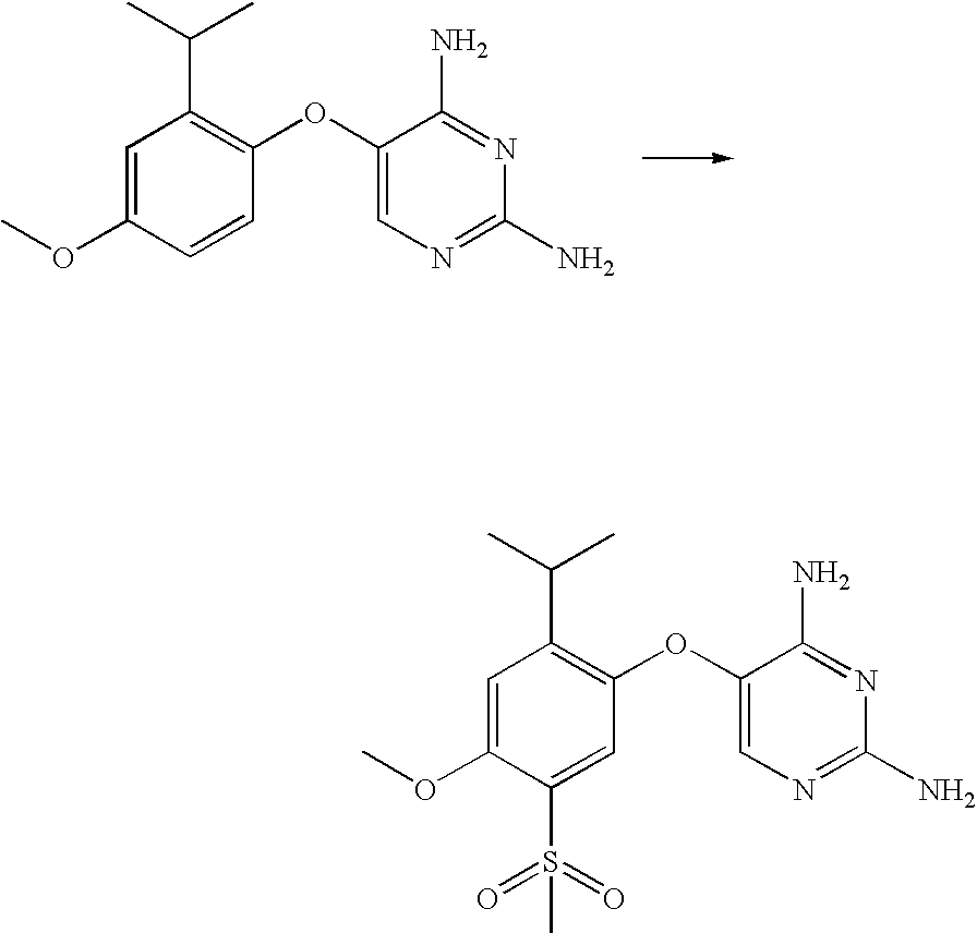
C1=C(OC)C=CC(OC2=CN=C(N)N=C2N)=C1C(C)C.C1=C(OC)C(S(=O)(=O)C)=CC(OC2=CN=C(N)N=C2N)=C1C(C)C
